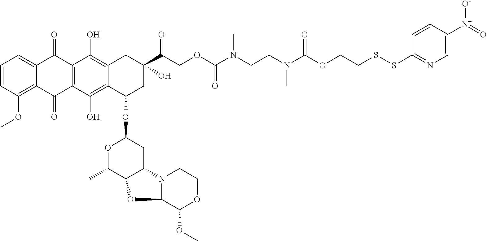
C1=CC(OC)=C2C(=C1)C(=O)C1=C(C2=O)C(O)=C2C(=C1O)CC(C(COC(N(CCN(C(=O)OCCSSC1=NC=C([N+]([O-])=O)C=C1)C)C)=O)=O)(O)CC2OC1OC(C)C2C(C1)N1C(O2)C(OC)OCC1
